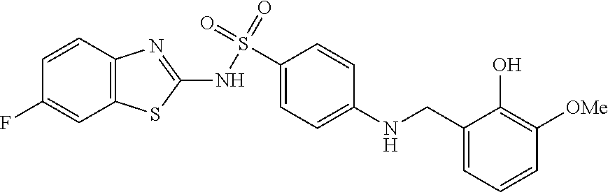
C1(NS(=O)(=O)C2=CC=C(NCC3=CC=CC([OMe])=C3O)C=C2)=NC2=C(S1)C=C(F)C=C2
